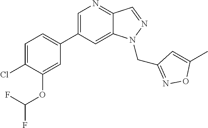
C1(C2=CC=C(Cl)C(OC(F)F)=C2)=CN=C2C(=C1)N(CC1=NOC(C)=C1)N=C2
